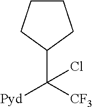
C1CCC(C([CF3])([Pyd])Cl)C1
